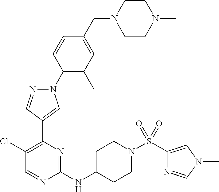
N1(C2=C(C)C=C(CN3CCN(C)CC3)C=C2)N=CC(C2=C(Cl)C=NC(NC3CCN(S(=O)(=O)C4=CN(C)C=N4)CC3)=N2)=C1
